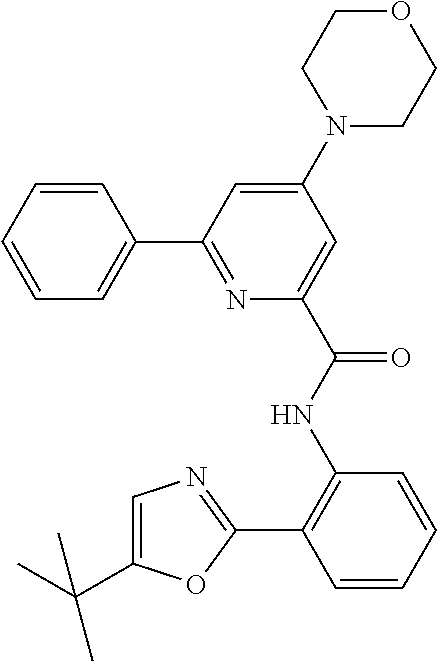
C1=CC(C2=NC(C(NC3=C(C4=NC=C(C(C)(C)C)O4)C=CC=C3)=O)=CC(N3CCOCC3)=C2)=CC=C1
